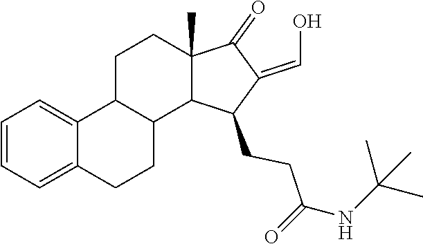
C1=CC=C2C(=C1)C1CCC3(C)C(=O)C(=CO)C(CCC(=O)NC(C)(C)C)C3C1CC2
